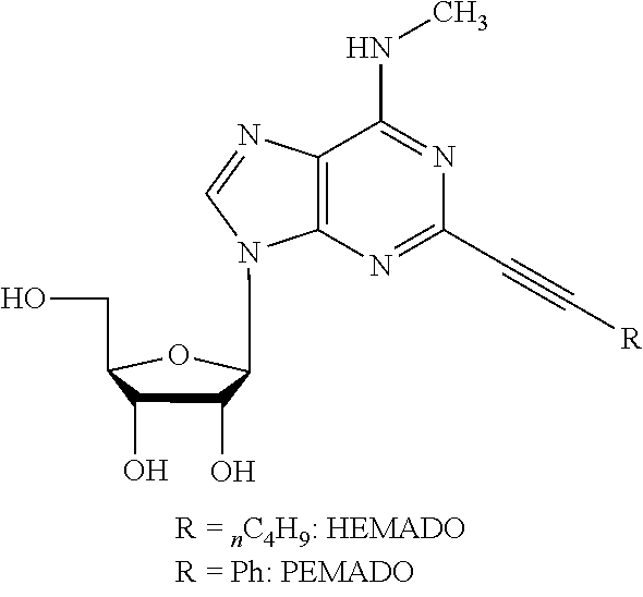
CNC1=NC(C#C[R])=NC2=C1N=CN2C1C(O)C(O)C(CO)O1
